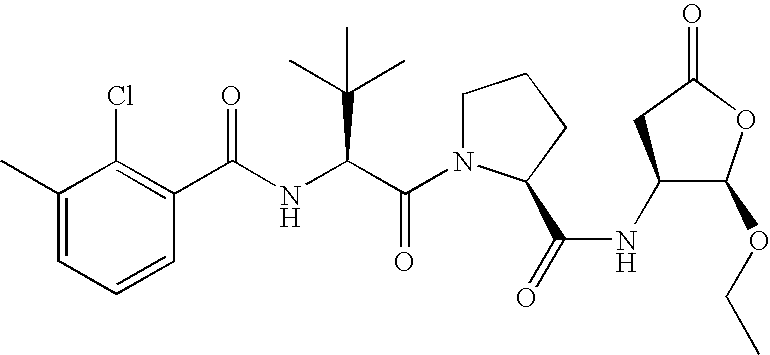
C1=CC=C(C)C(Cl)=C1C(NC(C(N1CCCC1C(=O)NC1C(OCC)OC(=O)C1)=O)C(C)(C)C)=O
